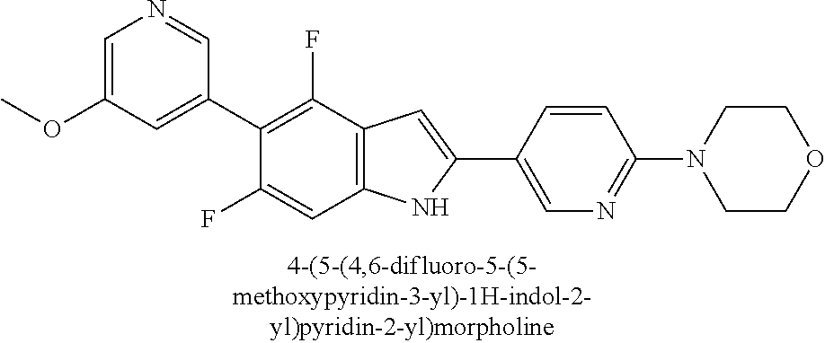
C1=C(OC)C=C(C2=C(F)C3=C(C=C2F)NC(C2=CN=C(N4CCOCC4)C=C2)=C3)C=N1
